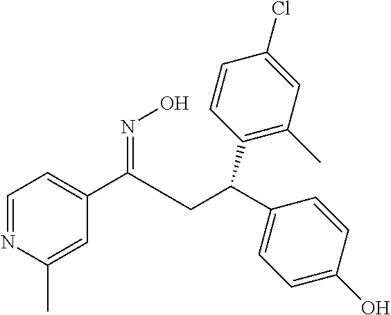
C1(C(CC(C2=CC=C(O)C=C2)C2=C(C)C=C(Cl)C=C2)=NO)=CC=NC(C)=C1
